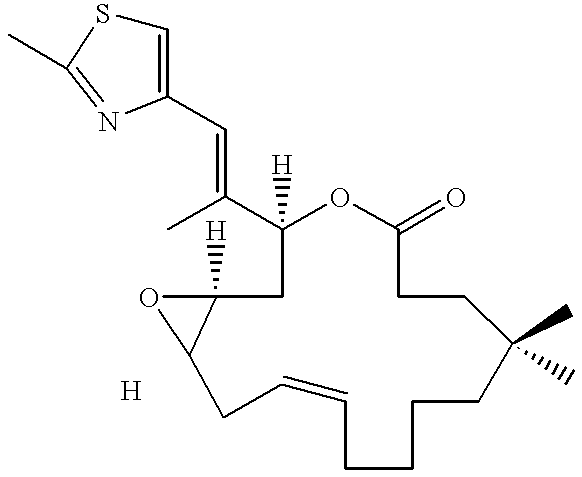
C1=C(C=C(C2([H])OC(=O)CCC(C)(C)CCCCC=CCC3C([H])(C2)O3)C)N=C(C)S1.[H]
